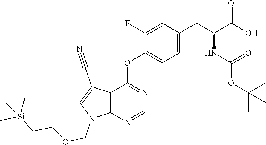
C1(F)=CC(CC(C(O)=O)NC(OC(C)(C)C)=O)=CC=C1OC1=NC=NC2=C1C(C#N)=CN2COCC[Si](C)(C)C
